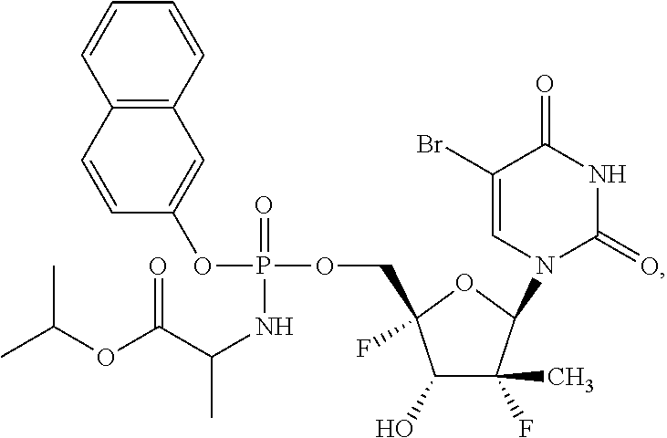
C1(O)C(F)(C)C(N2C=C(Br)C(=O)NC2=O)OC1(COP(OC1=CC2=C(C=C1)C=CC=C2)(=O)NC(C(=O)OC(C)C)C)F
